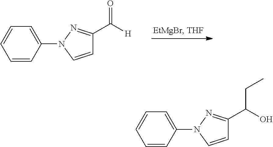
C1=CC(N2C=CC(C([H])=O)=N2)=CC=C1.C1=CC(N2C=CC(C(O)CC)=N2)=CC=C1
